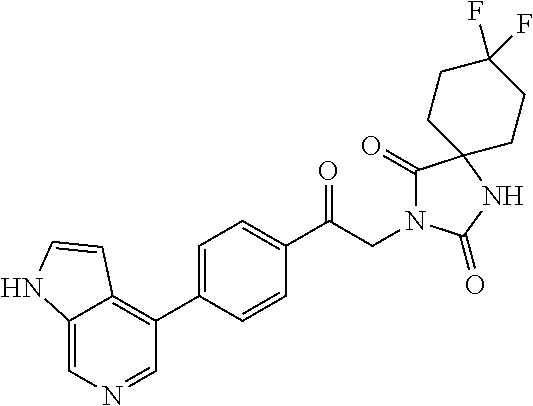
C1(C(CN2C(=O)C3(NC2=O)CCC(F)(F)CC3)=O)=CC=C(C2=C3C(=CN=C2)NC=C3)C=C1
